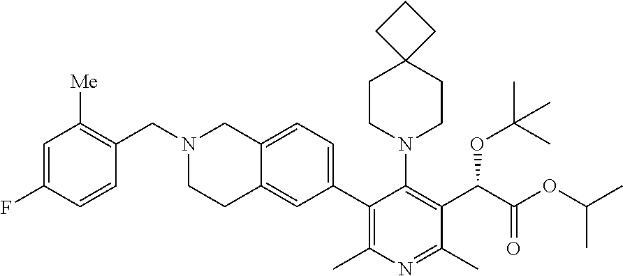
C12=CC=C(C3=C(C)N=C(C)C(C(C(OC(C)C)=O)OC(C)(C)C)=C3N3CCC4(CC3)CCC4)C=C1CCN(CC1=C([Me])C=C(F)C=C1)C2
